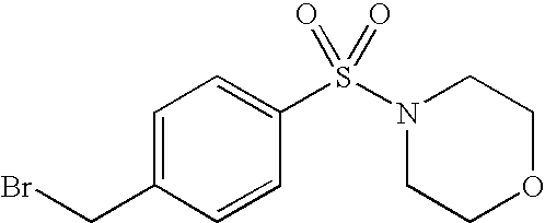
C1=C(CBr)C=CC(S(N2CCOCC2)(=O)=O)=C1
